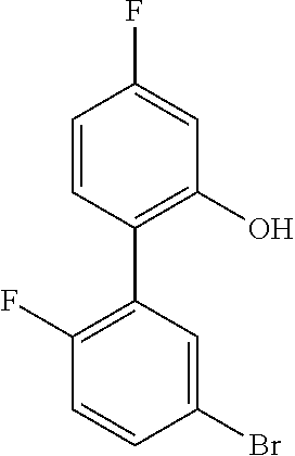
C1=CC(C2=C(F)C=CC(Br)=C2)=C(O)C=C1F
